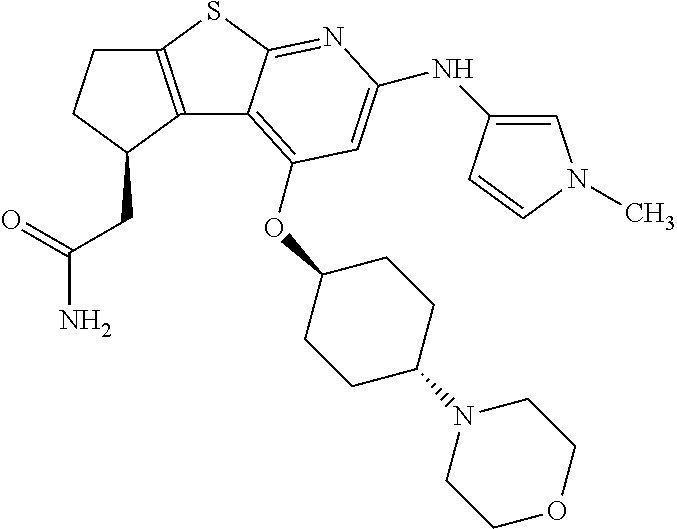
C12=C(C(CC(=O)N)CC1)C1=C(OC3CCC(N4CCOCC4)CC3)C=C(NC3=CN(C)C=C3)N=C1S2
